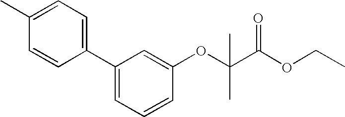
C1=C(C)C=CC(C2=CC=CC(OC(C)(C)C(OCC)=O)=C2)=C1
